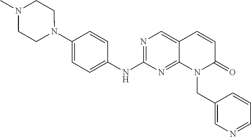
N1(C2=CC=C(NC3=NC=C4C(=N3)N(CC3=CN=CC=C3)C(=O)C=C4)C=C2)CCN(C)CC1
